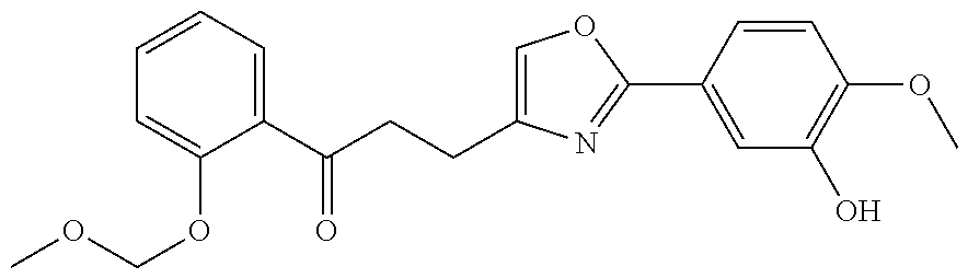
C1=CC=C(C(CCC2=COC(C3=CC(O)=C(OC)C=C3)=N2)=O)C(OCOC)=C1
